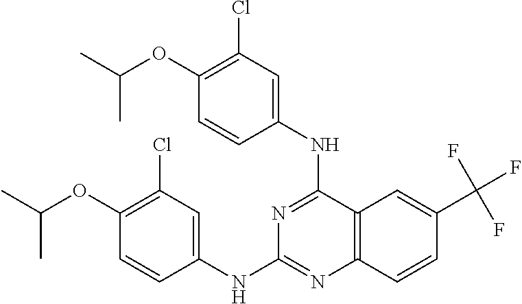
C1(Cl)=C(OC(C)C)C=CC(NC2=NC3=C(C(NC4=CC(Cl)=C(OC(C)C)C=C4)=N2)C=C(C(F)(F)F)C=C3)=C1
